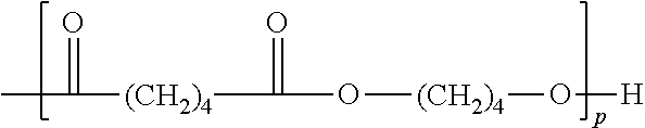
O([(CH2)4]O[H])C(=O)[(CH2)4]C(C)=O
